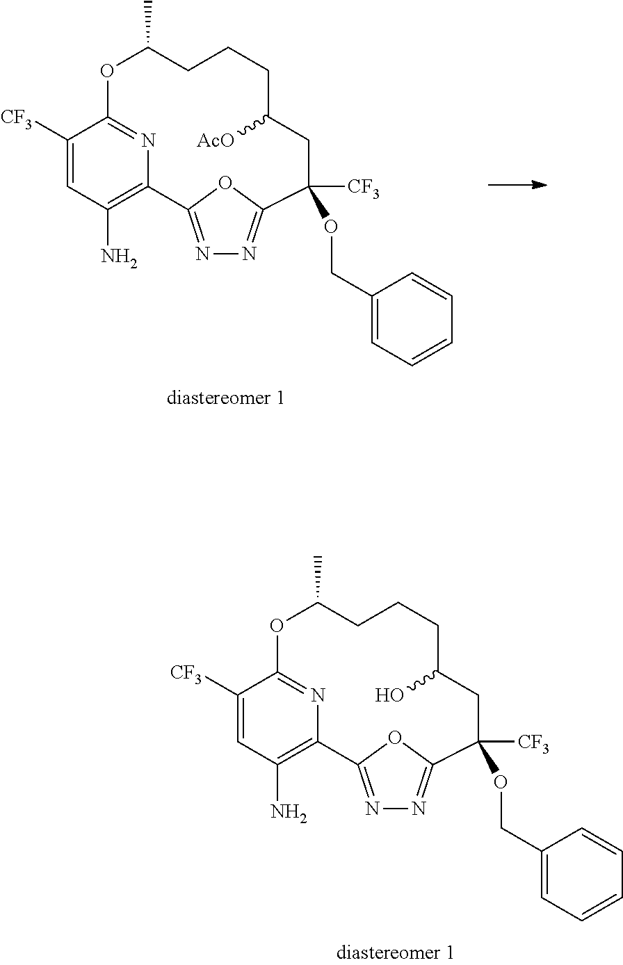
N1=C2OC(=N1)C([CF3])(OCC1=CC=CC=C1)CC(O)CCCC(C)OC1=NC2=C(N)C=C1[CF3].N1=C2OC(=N1)C([CF3])(OCC1=CC=CC=C1)CC([AcO])CCCC(C)OC1=NC2=C(N)C=C1[CF3]
